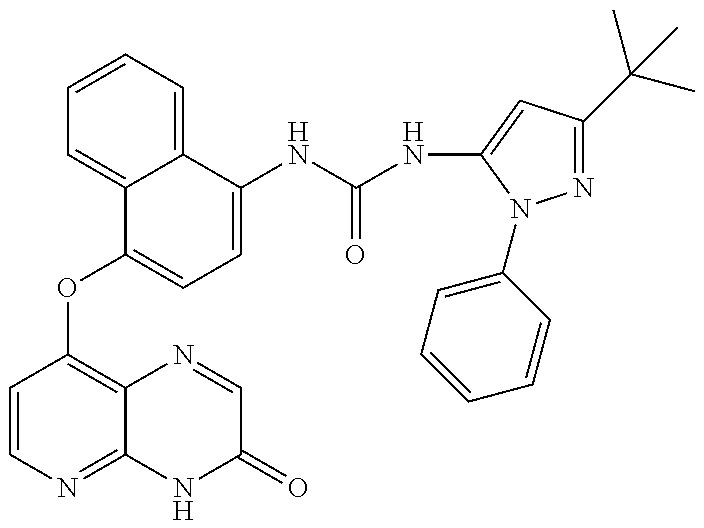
C1=CN=C2C(=C1OC1=CC=C(NC(=O)NC3=CC(C(C)(C)C)=NN3C3=CC=CC=C3)C3=CC=CC=C13)N=CC(=O)N2
